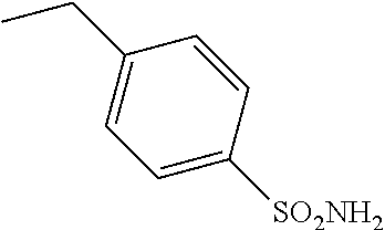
C1(CC)=CC=C([SO2NH2])C=C1
